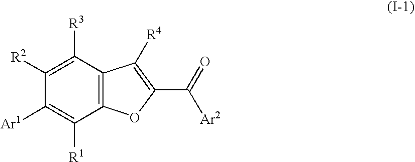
C12=C(C([R3])=C([R2])C([Ar1])=C1[R1])C([R4])=C(C(=O)[Ar2])O2
